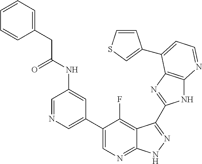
C1=NC=C(C2=CN=C3C(=C2F)C(C2=NC4=C(N2)N=CC=C4C2=CSC=C2)=NN3)C=C1NC(CC1=CC=CC=C1)=O
